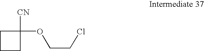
C1CCC1([CN])OCCCl
